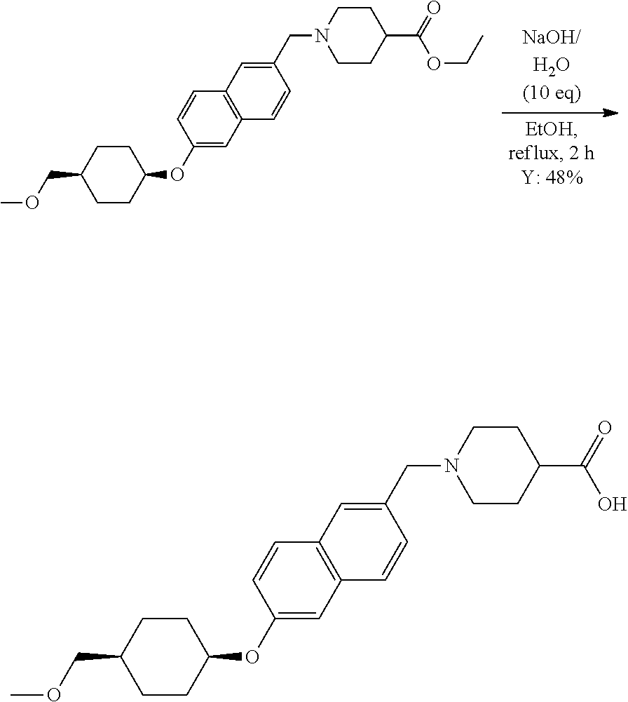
C1CC(OC2=CC3=C(C=C2)C=C(CN2CCC(C(=O)OCC)CC2)C=C3)CCC1COC.C1CC(OC2=CC3=C(C=C2)C=C(CN2CCC(C(=O)O)CC2)C=C3)CCC1COC
